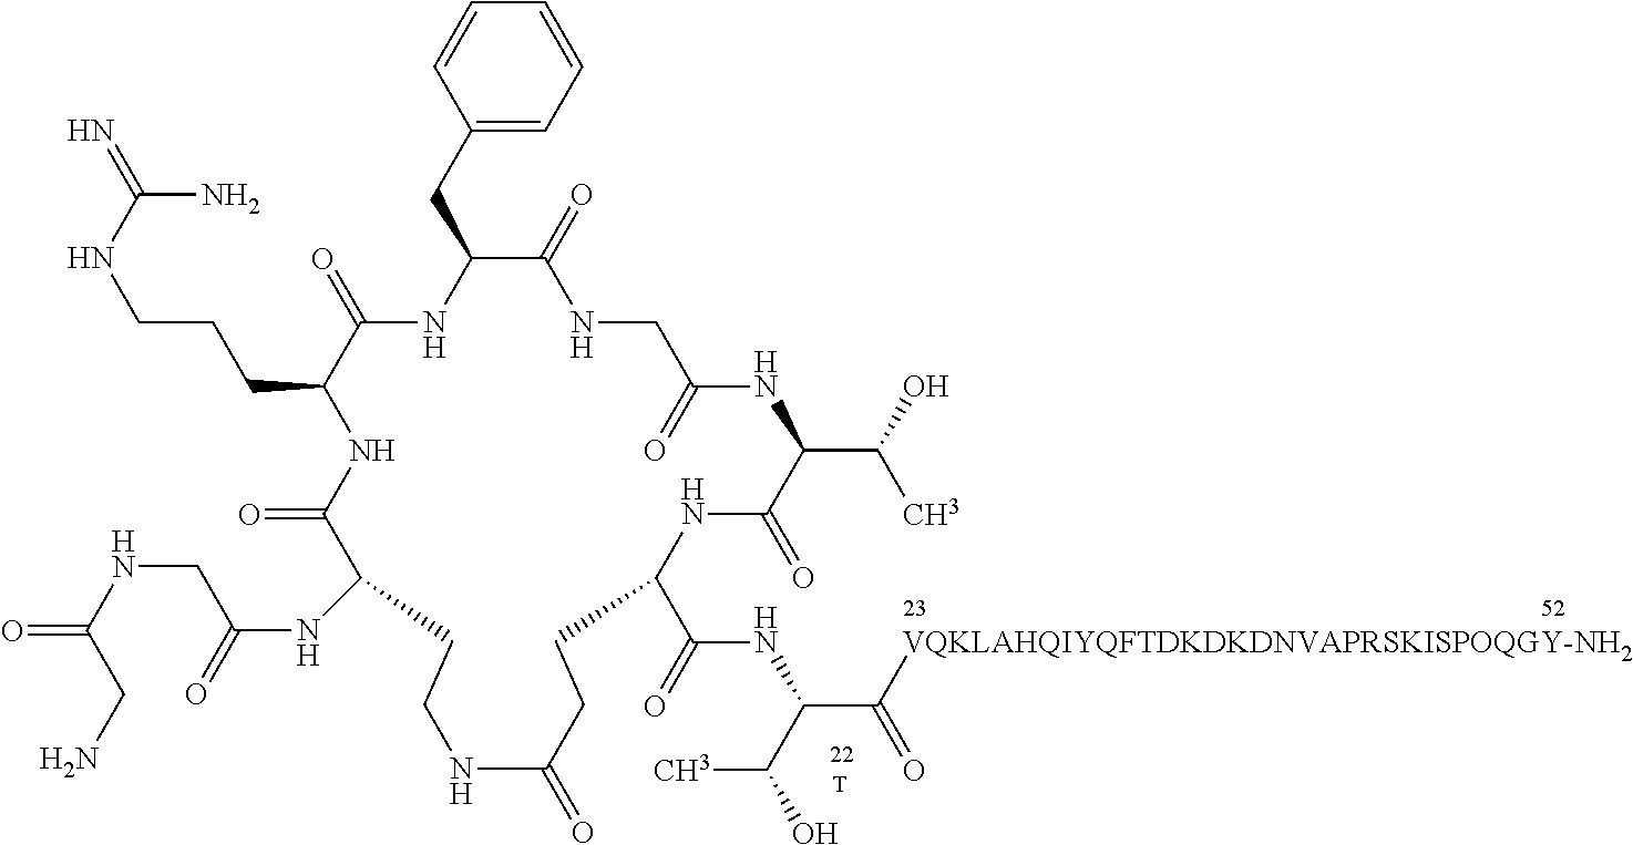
C1=CC=CC(CC2NC(=O)C(CCCNC(=N)N)NC(=O)C(NC(=O)CNC(=O)CN)CCNC(=O)CCC(C(=O)NC(C([VQKLAHQIYQFTDKDKDNVAPRSKISPOQGY-NH2])=O)C(O)C)NC(=O)C(C(O)C)NC(=O)CNC2=O)=C1.[T]
